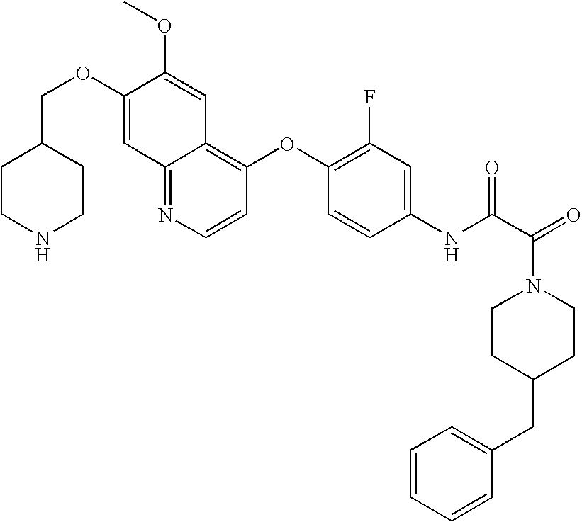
C(OC1=CC2=NC=CC(OC3=C(F)C=C(NC(C(N4CCC(CC5=CC=CC=C5)CC4)=O)=O)C=C3)=C2C=C1OC)C1CCNCC1
